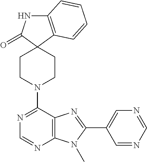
C12=C(C3(C(=O)N1)CCN(C1=NC=NC4=C1N=C(C1=CN=CN=C1)N4C)CC3)C=CC=C2
